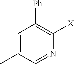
C1=C(C)C=NC([X])=C1[Ph]
